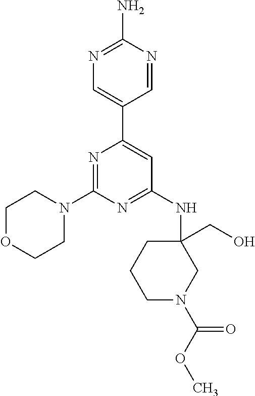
N1=C(N2CCOCC2)N=C(NC2(CO)CCCN(C(OC)=O)C2)C=C1C1=CN=C(N)N=C1
